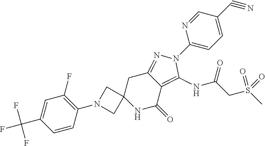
N1C(=O)C2=C(NC(=O)CS(C)(=O)=O)N(C3=CC=C(C#N)C=N3)N=C2CC12CN(C1=C(F)C=C(C(F)(F)F)C=C1)C2
